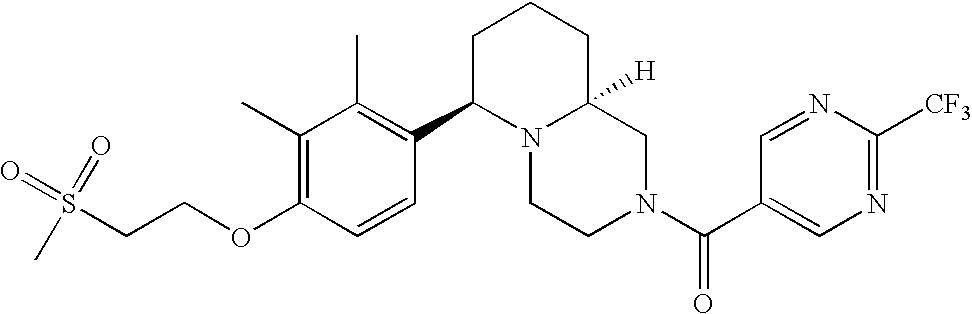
C(OC1=C(C)C(C)=C(C2N3C([H])(CN(C(=O)C4=CN=C([CF3])N=C4)CC3)CCC2)C=C1)CS(C)(=O)=O
